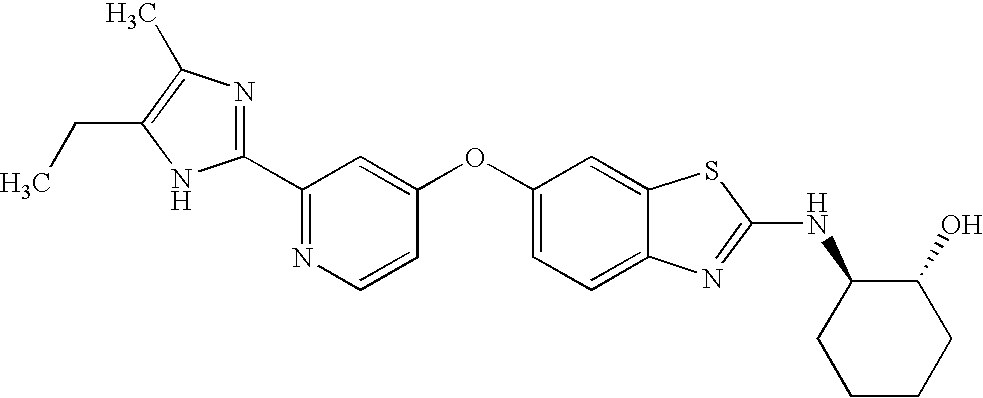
N1=C(C2=NC(C)=C(CC)N2)C=C(OC2=CC=C3C(=C2)SC(NC2CCCCC2O)=N3)C=C1
